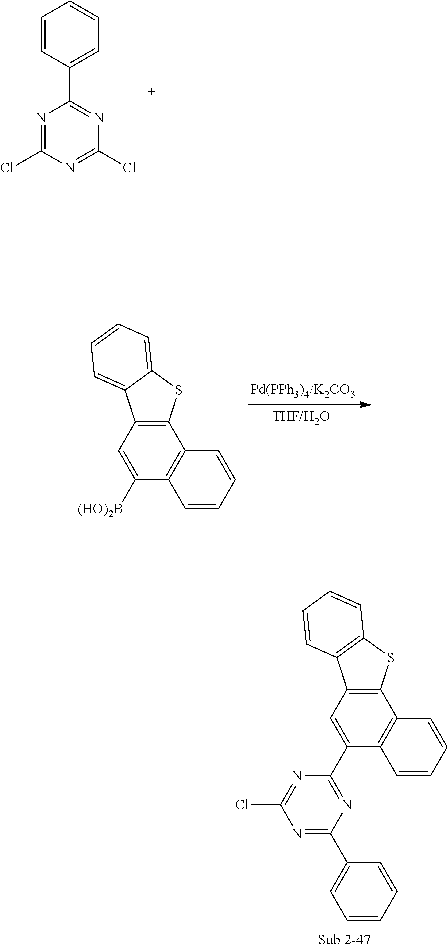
N1=C(Cl)N=C(Cl)N=C1C1=CC=CC=C1.C12=C(C=C([(HO)2B])C3=C1C=CC=C3)C1=CC=CC=C1S2.C12=C(C=C(C3=NC(C4=CC=CC=C4)=NC(Cl)=N3)C3=C1C=CC=C3)C1=C(S2)C=CC=C1
